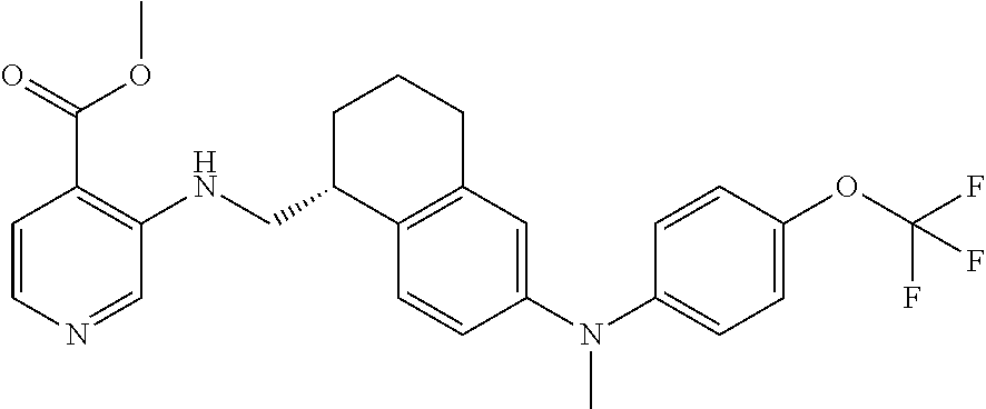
C1=CN=CC(NCC2CCCC3=C2C=CC(N(C2=CC=C(OC(F)(F)F)C=C2)C)=C3)=C1C(=O)OC
